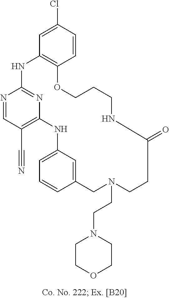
N1=CC(C#N)=C2N=C1NC1=C(C=CC(Cl)=C1)OCCCNC(=O)CCN(CCN1CCOCC1)CC1=CC(=CC=C1)N2
